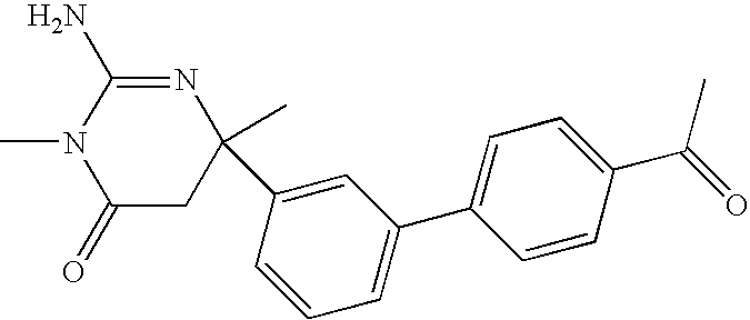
C1(=O)CC(C)(C2=CC(C3=CC=C(C(=O)C)C=C3)=CC=C2)N=C(N)N1C
